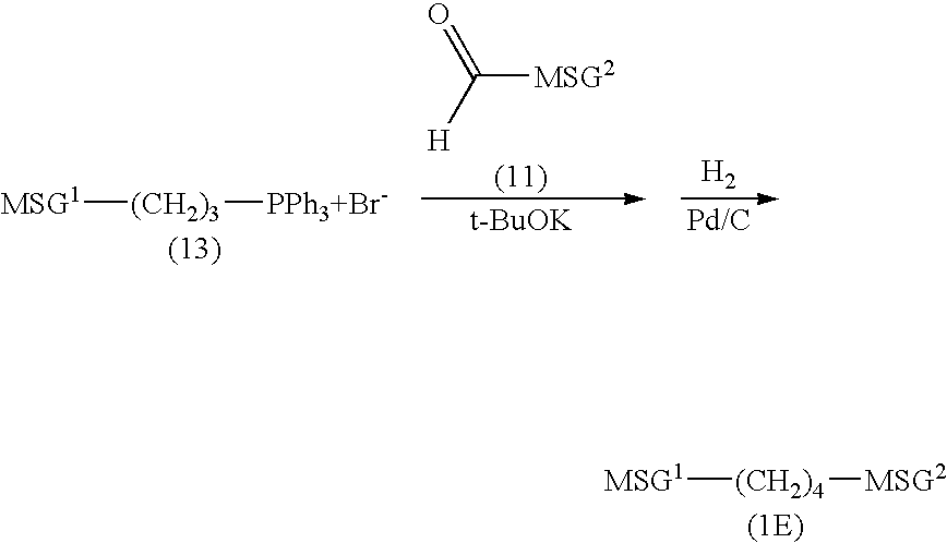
[MSG1][(CH2)3][PPh3+Br-].O=C([H])[MSG2].[t-BuOK].[H2].[MSG1][(CH2)4][MSG2]
